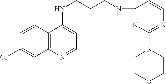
C1=CC2=C(C=C1Cl)N=CC=C2NCCCNC1=NC(N2CCOCC2)=NC=C1
